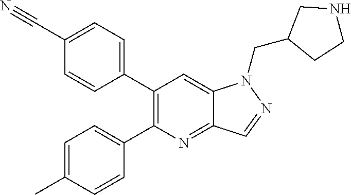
C1(C2=CC=C(C#N)C=C2)=C(C2=CC=C(C)C=C2)N=C2C(=C1)N(CC1CCNC1)N=C2
